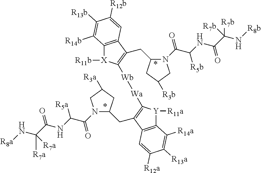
N1(C(C(NC(=O)C(N[R8b])([R7b])[R7b])[R5b])=O)C(CC2=C([Wb][Wa]C3=C(CC4N(C(C(NC(=O)C(N[R8a])([R7a])[R7a])[R5a])=O)CC([R3a])C4)C4=C([Y]3[R11a])C([R14a])=C([R13a])C([R12a])=C4)[X]([R11b])C3=C2C=C([R12b])C([R13b])=C3[R14b])CC([R3b])C1
